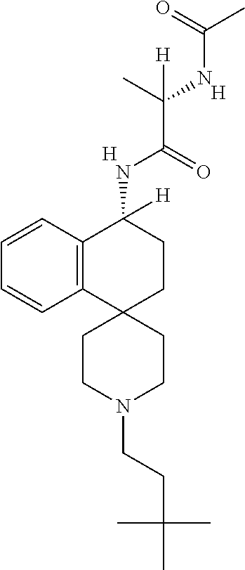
C12=C(C=CC=C1)C(NC(C(NC(C)=O)(C)[H])=O)([H])CCC21CCN(CCC(C)(C)C)CC1.[H].[H]
